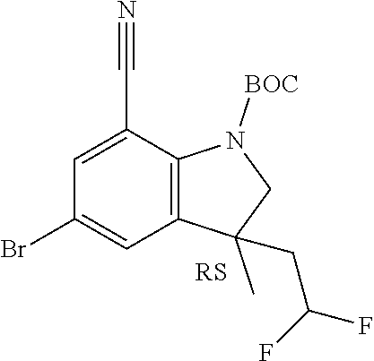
C12=C(C(C#N)=CC(Br)=C1)N([BOC])CC2(C)CC(F)F
